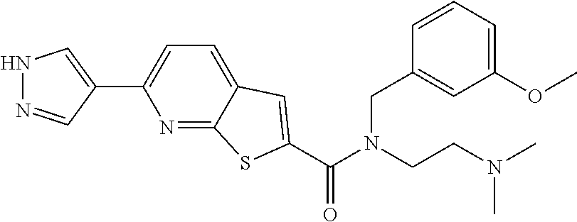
N1=C2C(=CC=C1C1=CNN=C1)C=C(C(N(CC1=CC(OC)=CC=C1)CCN(C)C)=O)S2
